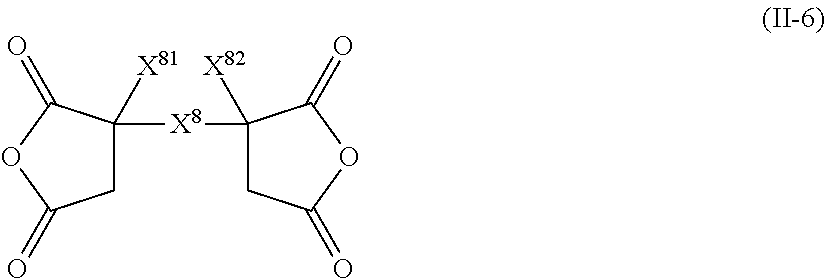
C1C([X8]C2([X82])CC(=O)OC2=O)([X81])C(=O)OC1=O
